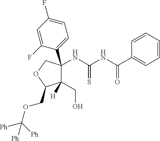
C1(NC(NC(C2=CC=CC=C2)=O)=S)(C2=CC=C(F)C=C2F)C([H])(CO)C(COC([Ph])([Ph])[Ph])OC1
